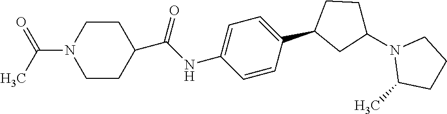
C1CC(C(NC2=CC=C(C3CC(N4C(C)CCC4)CC3)C=C2)=O)CCN1C(C)=O
